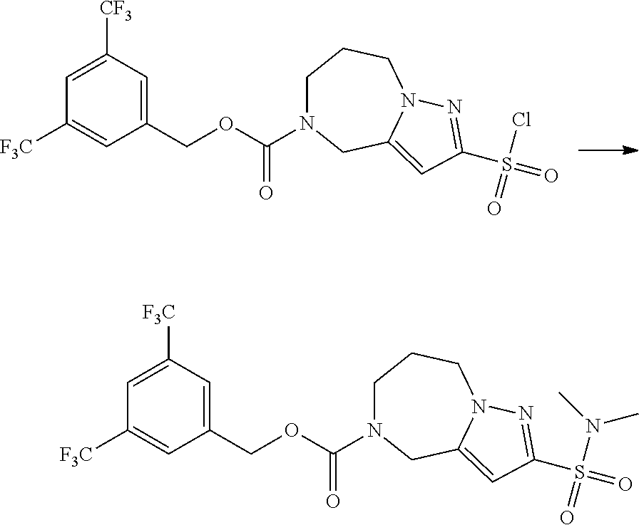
C1(COC(=O)N2CCCN3C(=CC(S(=O)(Cl)=O)=N3)C2)=CC([CF3])=CC([F3C])=C1.C1(COC(=O)N2CCCN3C(=CC(S(=O)(=O)N(C)C)=N3)C2)=CC([F3C])=CC([F3C])=C1
